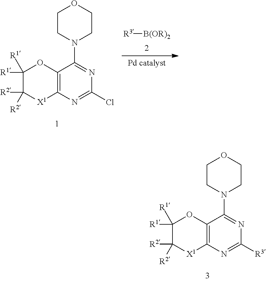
C12=C(N=C(Cl)N=C1N1CCOCC1)[X1]C([R2])([R2])C([R1])([R1])O2.[R3][B(OR)2].C12=C(N=C([R3])N=C1N1CCOCC1)[X1]C([R2])([R2])C([R1])([R1])O2
